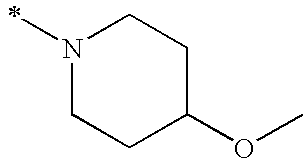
N1(C)CCC(OC)CC1
